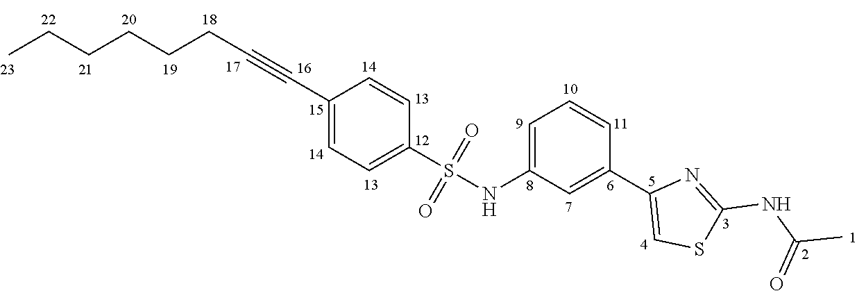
C(CCCC#CC1=CC=C(S(=O)(=O)NC2=CC=CC(C3=CSC(NC(C)=O)=N3)=C2)C=C1)CC
